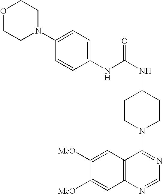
C1(NC(NC2CCN(C3=NC=NC4=C3C=C([MeO])C([MeO])=C4)CC2)=O)=CC=C(N2CCOCC2)C=C1
